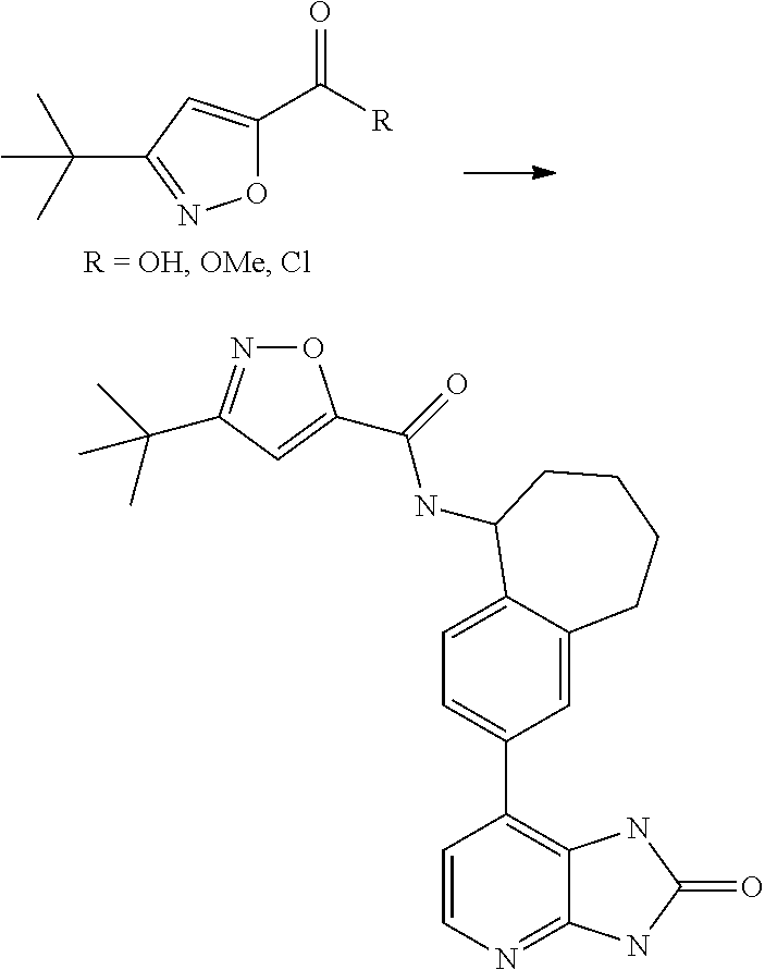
O1C(C([R])=O)=CC(C(C)(C)C)=N1.C1=CN=C2C(=C1C1=CC=C3C(=C1)CCCCC3NC(=O)C1=CC(C(C)(C)C)=NO1)NC(=O)N2
